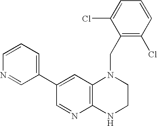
C1=C(C2=CC=CN=C2)C=NC2=C1N(CC1=C(Cl)C=CC=C1Cl)CCN2
